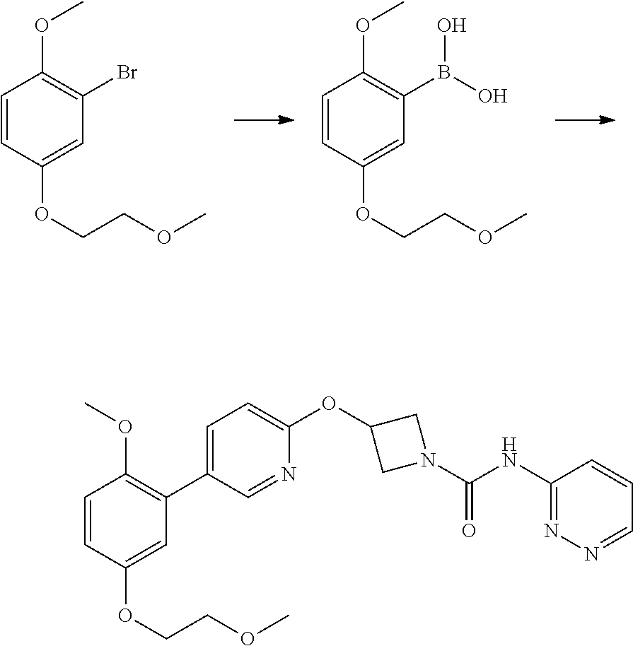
C1=CC(OCCOC)=CC(B(O)O)=C1OC.C1=CC(OCCOC)=CC(Br)=C1OC.C1=C(C2=C(OC)C=CC(OCCOC)=C2)C=NC(OC2CN(C(=O)NC3=NN=CC=C3)C2)=C1
